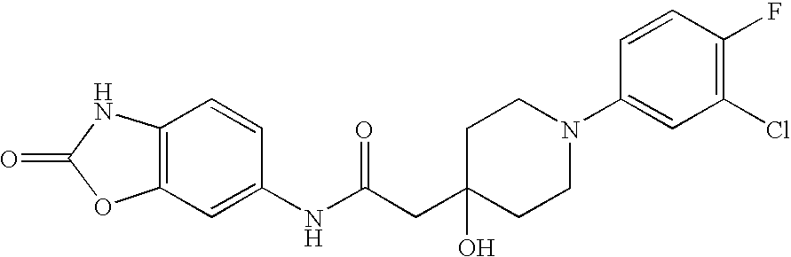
O=C1OC2=C(N1)C=CC(NC(CC1(O)CCN(C3=CC(Cl)=C(F)C=C3)CC1)=O)=C2
